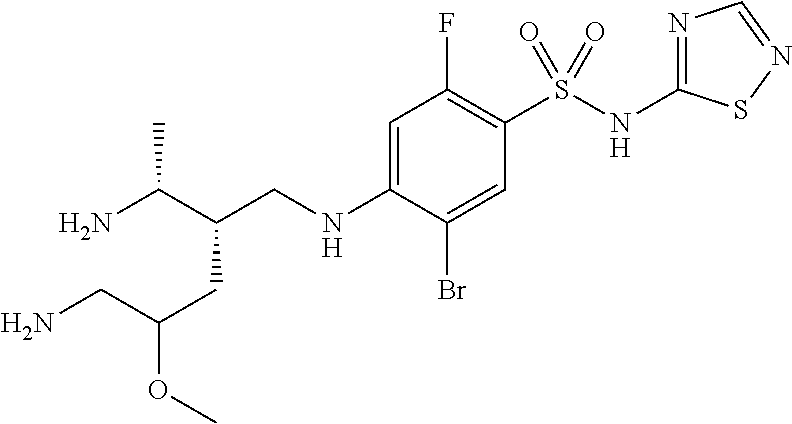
C(CNC1=CC(F)=C(S(NC2=NC=NS2)(=O)=O)C=C1Br)(C(N)C)CC(OC)CN
